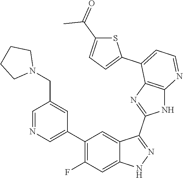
C1=NC=C(C2=C(F)C=C3C(=C2)C(C2=NC4=C(N2)N=CC=C4C2=CC=C(C(=O)C)S2)=NN3)C=C1CN1CCCC1
